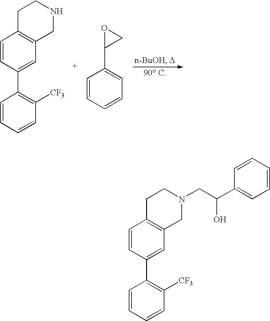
C1=CC=CC([CF3])=C1C1=CC2=C(C=C1)CCNC2.C1=CC=CC=C1C1CO1.C1=CC=CC([CF3])=C1C1=CC2=C(C=C1)CCN(CC(C1=CC=CC=C1)O)C2
